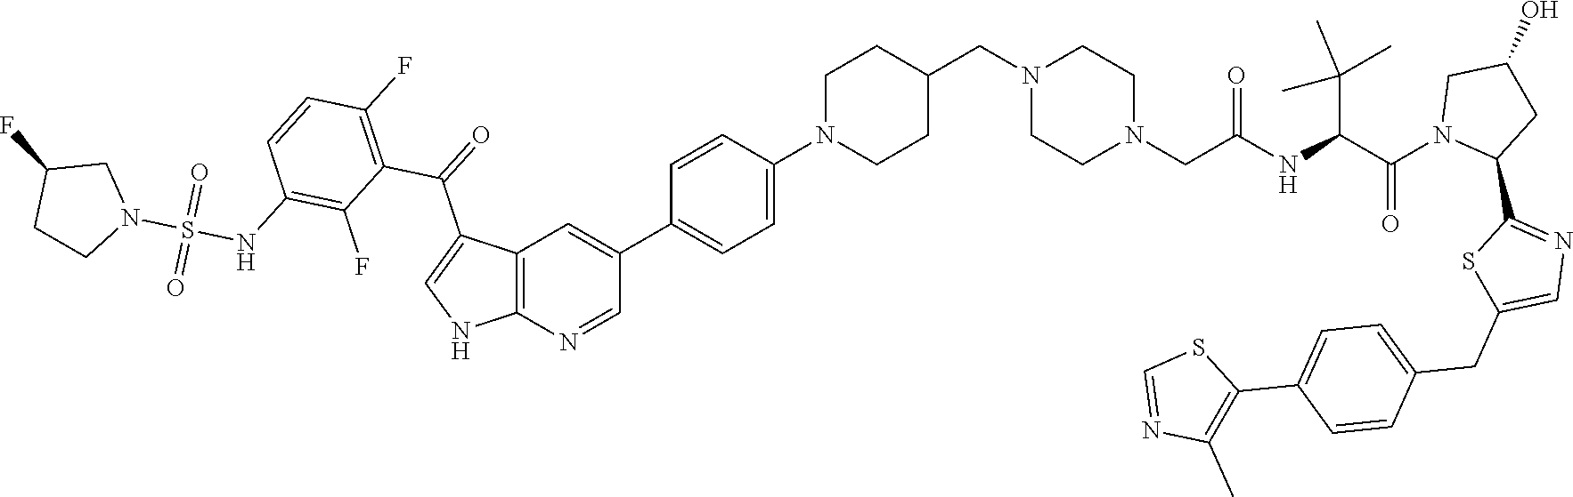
C12=C(N=CC(C3=CC=C(N4CCC(CN5CCN(CC(NC(C(N6C(C7=NC=C(CC8=CC=C(C9=C(C)N=CS9)C=C8)S7)CC(O)C6)=O)C(C)(C)C)=O)CC5)CC4)C=C3)=C1)NC=C2C(=O)C1=C(F)C=CC(NS(N2CC(F)CC2)(=O)=O)=C1F
